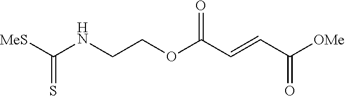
C(NCCOC(C=CC([OMe])=O)=O)([MeS])=S
